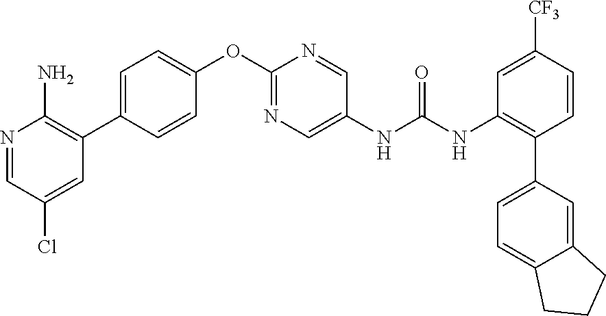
C1=CC(C2=C(N)N=CC(Cl)=C2)=CC=C1OC1=NC=C(NC(NC2=C(C3=CC=C4C(=C3)CCC4)C=CC([CF3])=C2)=O)C=N1
